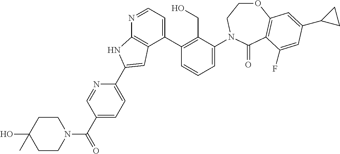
C1(C2=C(CO)C(N3CCOC4=C(C3=O)C(F)=CC(C3CC3)=C4)=CC=C2)=CC=NC2=C1C=C(C1=CC=C(C(=O)N3CCC(C)(O)CC3)C=N1)N2
